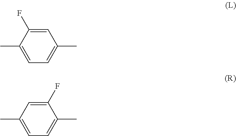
C1(C)=CC=C(C)C=C1F.C1(C)=CC=C(C)C=C1F
